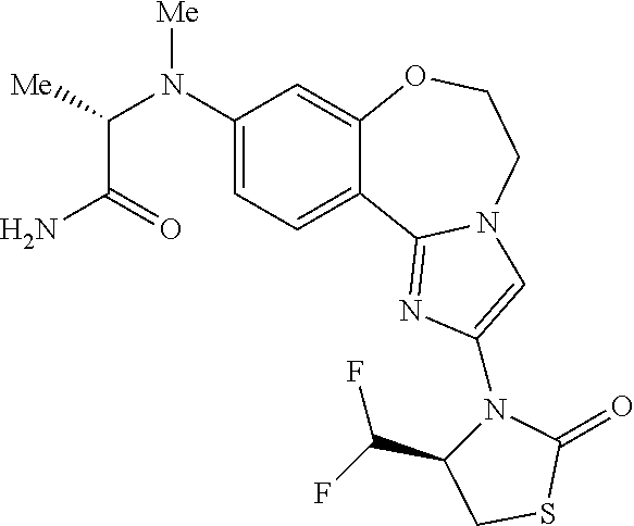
C1=C(N(C([Me])C(=O)N)[Me])C=C2C(=C1)C1=NC(N3C(C(F)F)CSC3=O)=CN1CCO2
